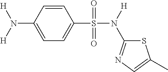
C1=CC(N([H])[H])=CC=C1S(N(C1=NC=C(C)S1)[H])(=O)=O
